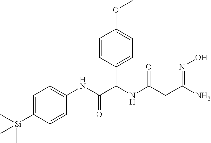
C1=C([Si](C)(C)C)C=CC(NC(C(NC(=O)CC(N)=NO)C2=CC=C(OC)C=C2)=O)=C1
